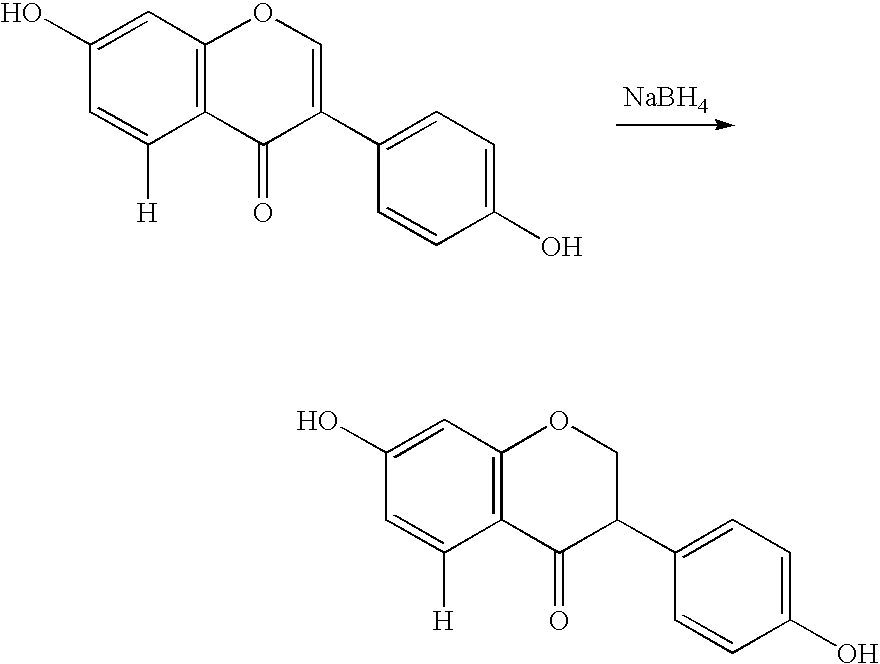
C12=C(C=C(O)C=C1[H])OC=C(C1=CC=C(O)C=C1)C2=O.[NaBH4].C12=C(C=C(O)C=C1[H])OCC(C1=CC=C(O)C=C1)C2=O
